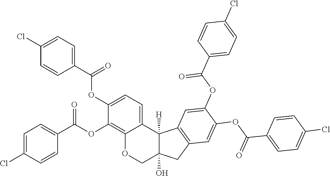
C12=C(OC(C3=CC=C(Cl)C=C3)=O)C(OC(C3=CC=C(Cl)C=C3)=O)=CC=C1C1([H])C(O)(CO2)CC2=C1C=C(OC(C1=CC=C(Cl)C=C1)=O)C(OC(C1=CC=C(Cl)C=C1)=O)=C2
